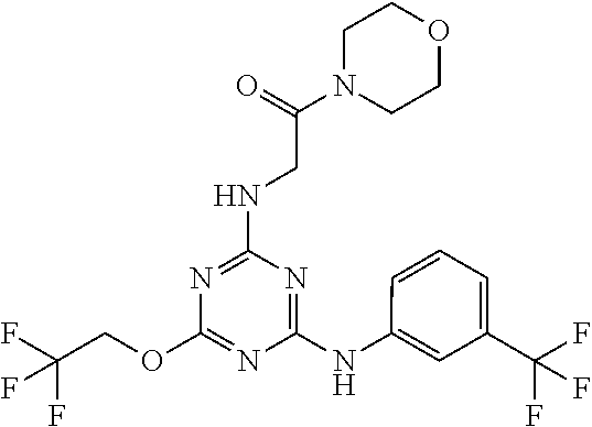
N(C1=NC(OCC(F)(F)F)=NC(NC2=CC(C(F)(F)F)=CC=C2)=N1)CC(N1CCOCC1)=O
